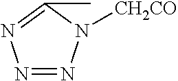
N1=NN([CH2CO])C(C)=N1
